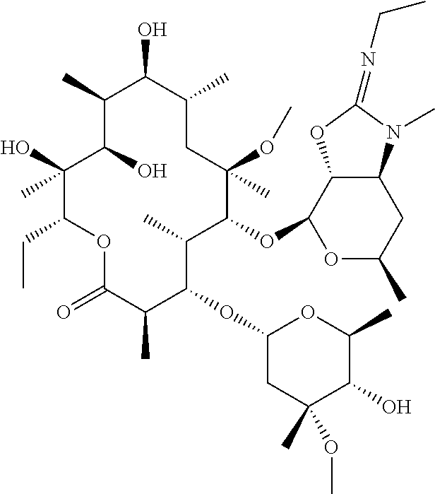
C1(O)C(O)(C)C(CC)OC(=O)C(C)C(OC2CC(C)(OC)C(O)C(C)O2)C(C)C(OC2C3C(CC(C)O2)N(C)C(=NCC)O3)C(C)(OC)CC(C)C(O)C1C
